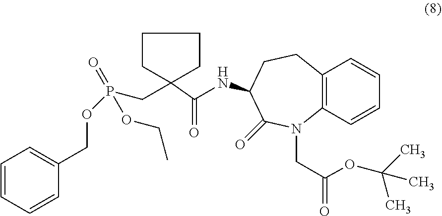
C1CC(CP(OCC2=CC=CC=C2)(=O)OCC)(C(NC2CCC3=C(N(CC(=O)OC(C)(C)C)C2=O)C=CC=C3)=O)CC1
